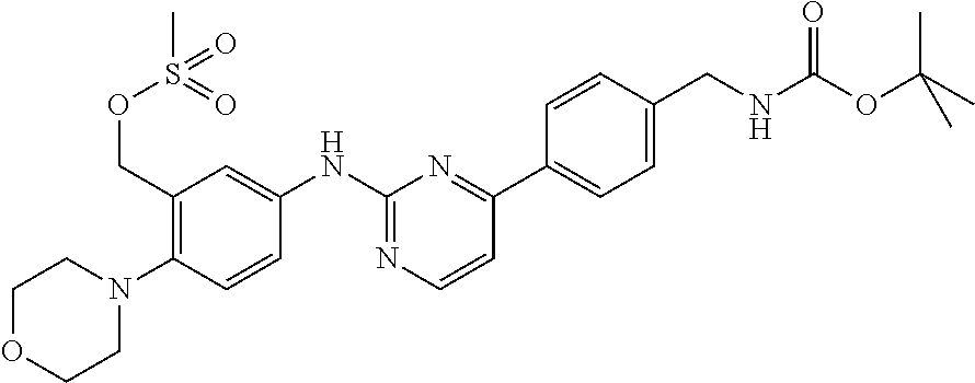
C1(COS(C)(=O)=O)=C(N2CCOCC2)C=CC(NC2=NC=CC(C3=CC=C(CNC(OC(C)(C)C)=O)C=C3)=N2)=C1
